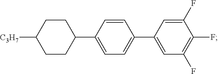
C1CC(C2=CC=C(C3=CC(F)=C(F)C(F)=C3)C=C2)CCC1[C3H7]
